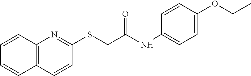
C12=C(C=CC(SCC(NC3=CC=C(OCC)C=C3)=O)=N1)C=CC=C2
